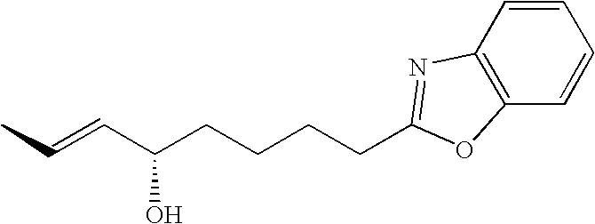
CC=CC(CCCCC1=NC2=C(O1)C=CC=C2)O
